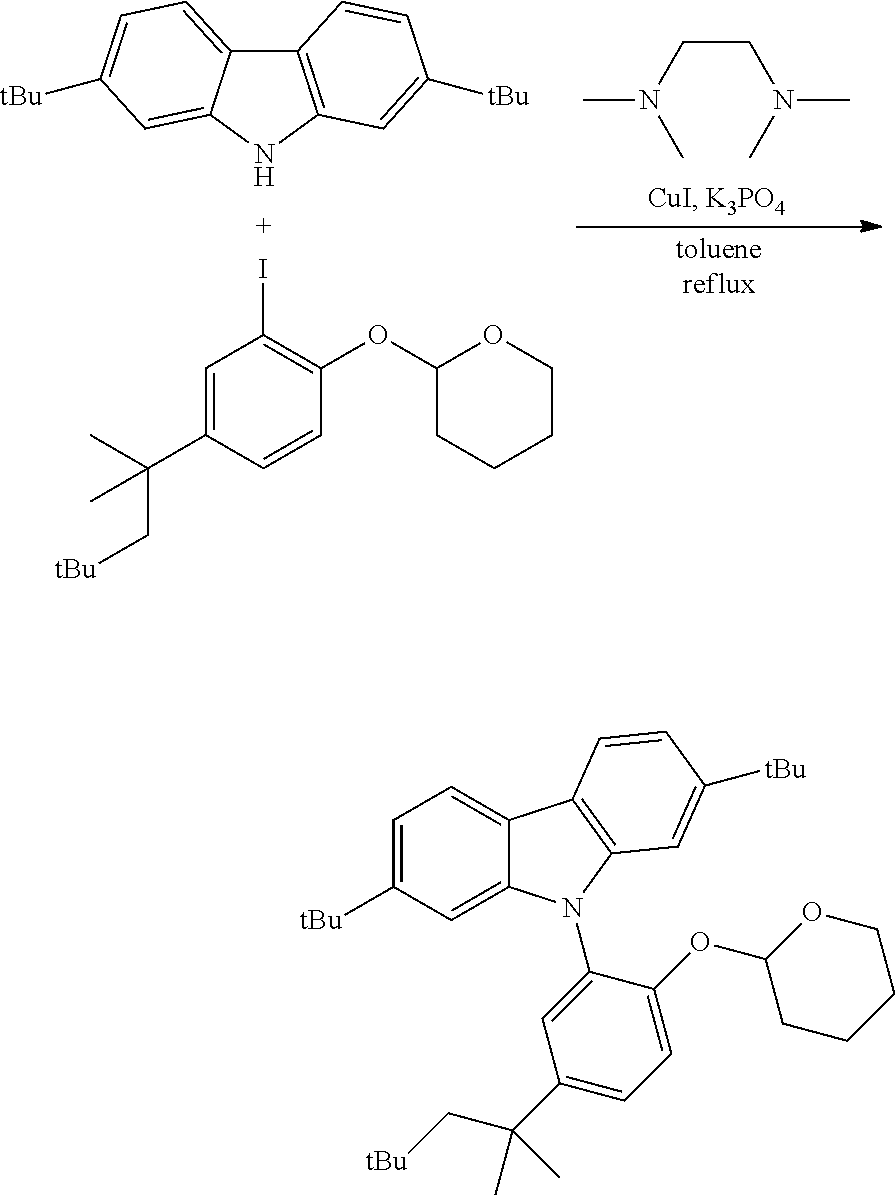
C12=CC=C([tBu])C=C1NC1=C2C=CC([tBu])=C1.C1=C(C(C[tBu])(C)C)C=CC(OC2CCCCO2)=C1I.CN(CCN(C)C)C.C1=C([tBu])C=C2C(=C1)C1=C(C=C([tBu])C=C1)N2C1=CC(C(C[tBu])(C)C)=CC=C1OC1CCCCO1
